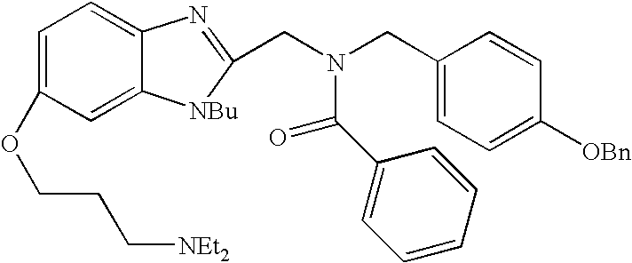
C1=C(OCCC[NEt2])C=C2C(=C1)N=C(CN(CC1=CC=C([OBn])C=C1)C(C1=CC=CC=C1)=O)[NBu]2
